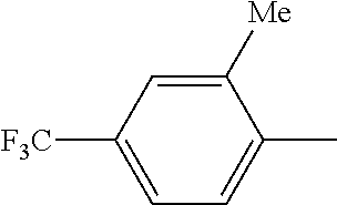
C1=C([F3C])C=C([Me])C(C)=C1
